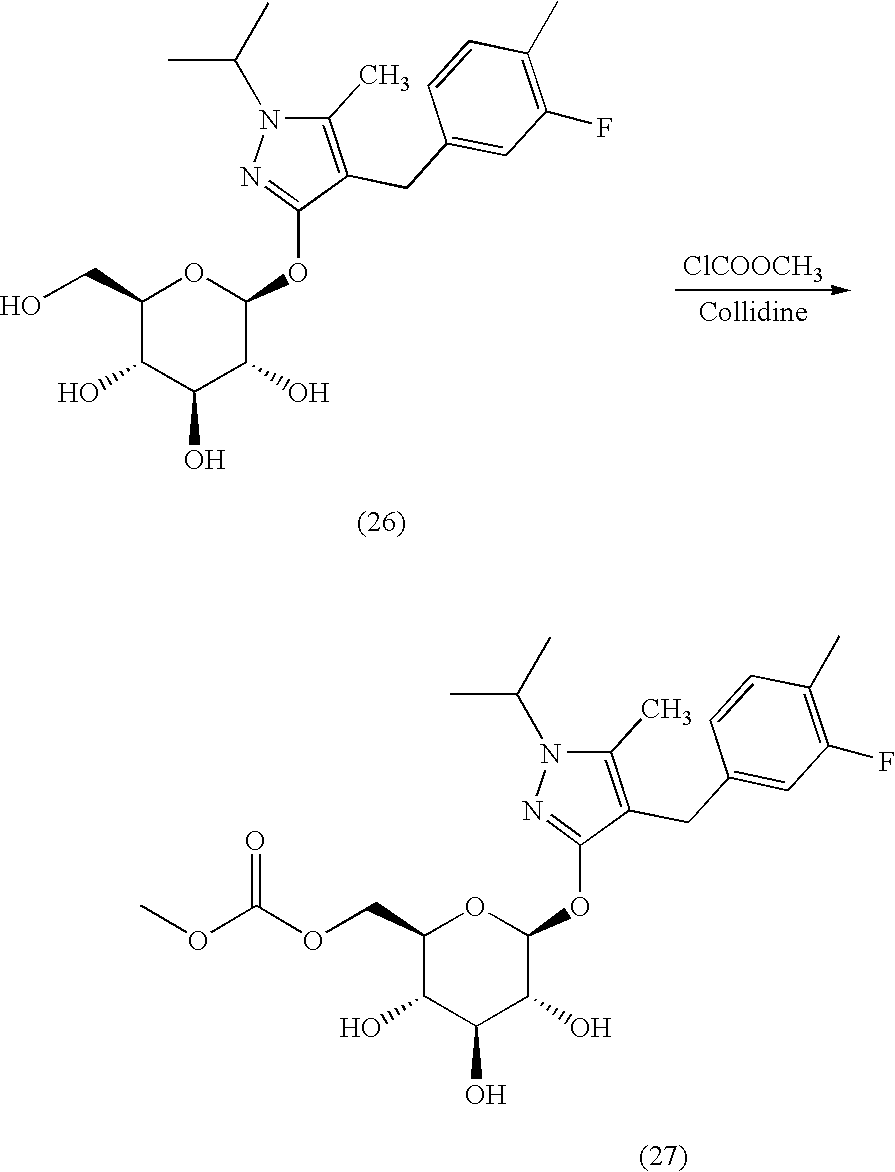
C1(CO)C(O)C(O)C(O)C(OC2=NN(C(C)C)C(C)=C2CC2=CC(F)=C(C)C=C2)O1.[ClCOOCH3].C1(COC(OC)=O)C(O)C(O)C(O)C(OC2=NN(C(C)C)C(C)=C2CC2=CC(F)=C(C)C=C2)O1
